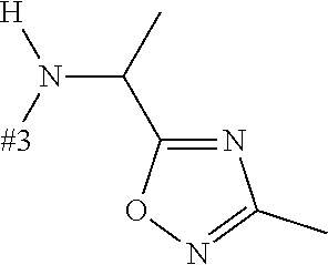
C(N([#3])[H])(C)C1=NC(C)=NO1
